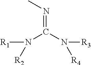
N(=C(N([R3])[R4])N([R1])[R2])C
